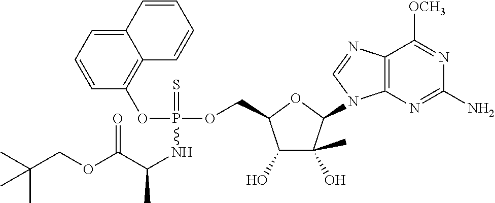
C1=CC=C2C(=C1OP(NC(C(OCC(C)(C)C)=O)C)(OCC1C(O)C(C)(O)C(N3C4=C(C([OCH3])=NC(N)=N4)N=C3)O1)=S)C=CC=C2
